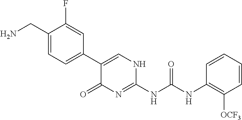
NCC1=CC=C(C2=CNC(NC(NC3=C([OCF3])C=CC=C3)=O)=NC2=O)C=C1F
